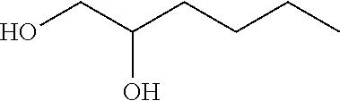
OCC(CCCC)O
